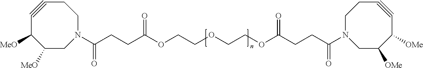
C1#CCCN(C(CCC(OCCOCCOC(CCC(N2CCC#CC([OMe])C([OMe])C2)=O)=O)=O)=O)CC([MeO])C1[MeO]
